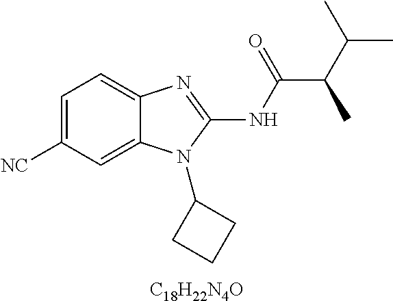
[C18H22N4O].C1=C([NC])C=C2C(=C1)N=C(NC(C(C(C)C)C)=O)N2C1CCC1
